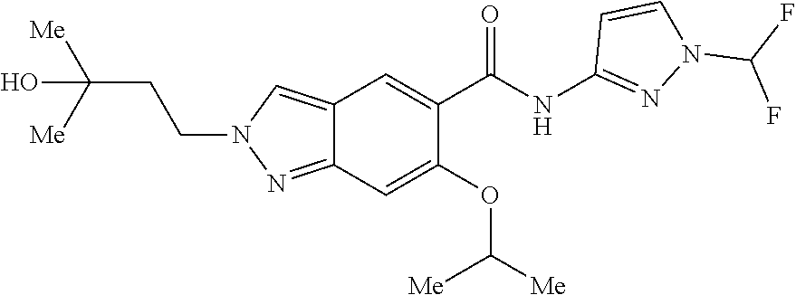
C1(NC(C2=CC3=CN(CCC([Me])([Me])O)N=C3C=C2OC([Me])[Me])=O)=NN(C(F)F)C=C1
